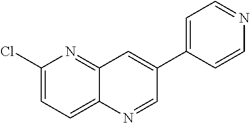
C1(Cl)=CC=C2C(=N1)C=C(C1=CC=NC=C1)C=N2
